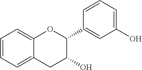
C1=CC=C2C(=C1)CC(O)C(C1=CC(O)=CC=C1)O2
